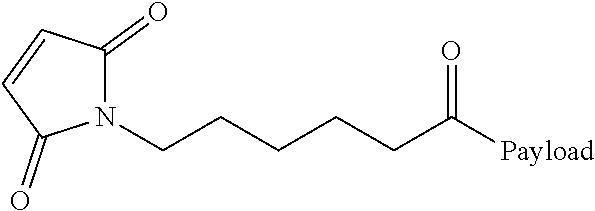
N1(CCCCCC([Payload])=O)C(=O)C=CC1=O
